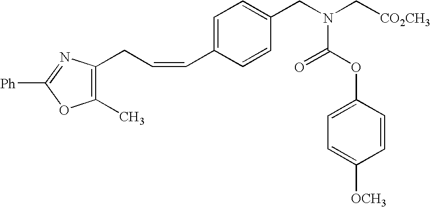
C1(C)=C(CC=CC2=CC=C(CN(C(=O)OC3=CC=C([OCH3])C=C3)C[CO2CH3])C=C2)N=C([Ph])O1
